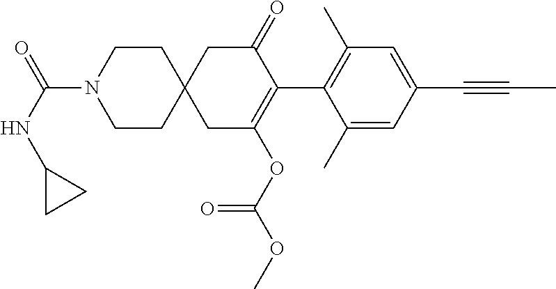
C1(C)=CC(C#CC)=CC(C)=C1C1=C(OC(OC)=O)CC2(CC1=O)CCN(C(NC1CC1)=O)CC2
